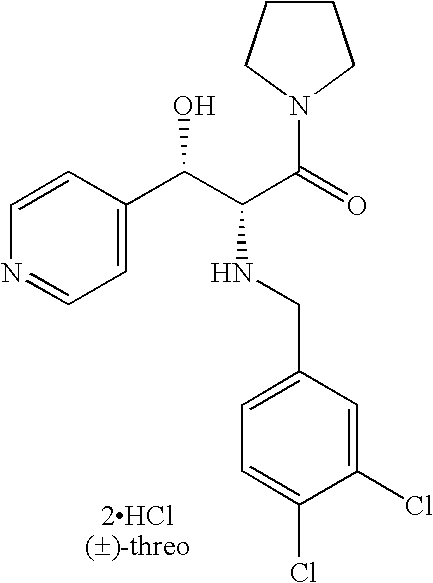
N1=CC=C(C(C(C(=O)N2CCCC2)NCC2=CC=C(Cl)C(Cl)=C2)O)C=C1
